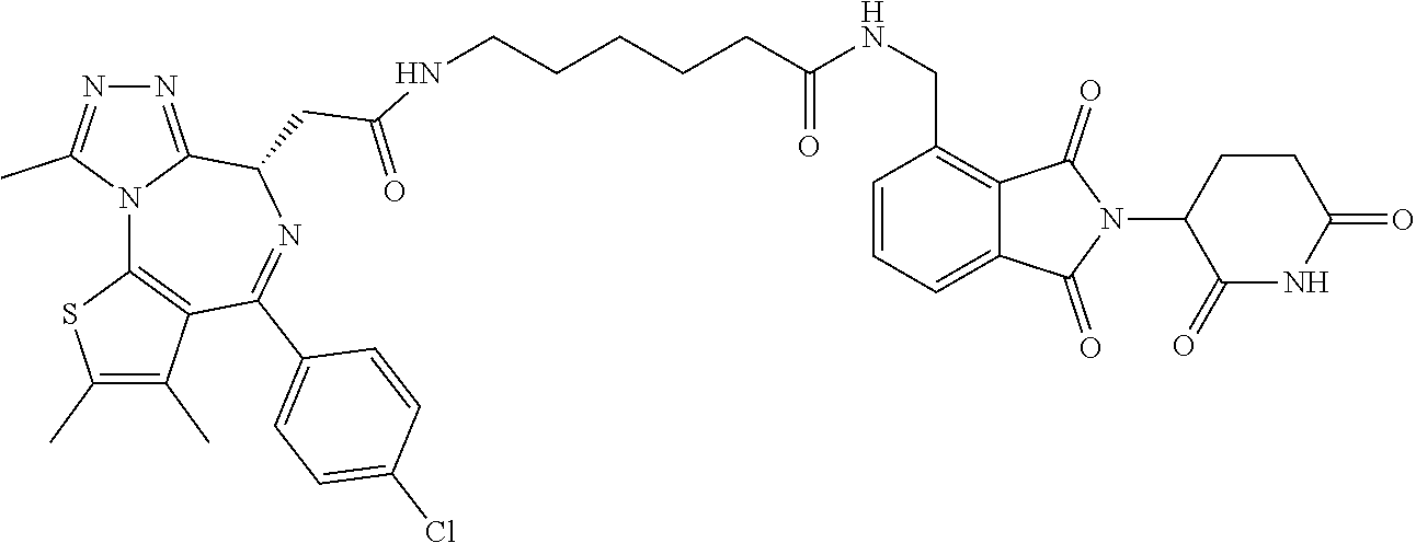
C(C(NCC1=C2C(=CC=C1)C(=O)N(C1C(=O)NC(=O)CC1)C2=O)=O)CCCCNC(CC1C2=NN=C(C)N2C2=C(C(C)=C(C)S2)C(C2=CC=C(Cl)C=C2)=N1)=O
